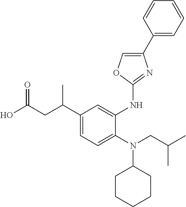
OC(CC(C1=CC=C(N(CC(C)C)C2CCCCC2)C(NC2=NC(C3=CC=CC=C3)=CO2)=C1)C)=O
